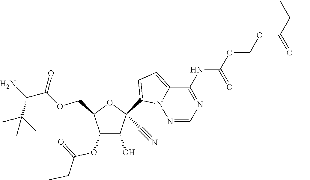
C1(O)C(OC(=O)CC)C(COC(=O)C(N)C(C)(C)C)OC1(C1=CC=C2N1N=CN=C2NC(=O)OCOC(C(C)C)=O)C#N
